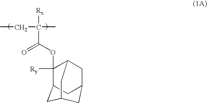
CCC(C)([Rx])C(OC1([Ry])C2CC3CC(CC1C3)C2)=O
